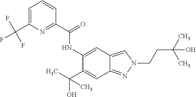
C1=C(C(F)(F)F)N=C(C(NC2=CC3=CN(CCC(C)(C)O)N=C3C=C2C(C)(O)C)=O)C=C1
